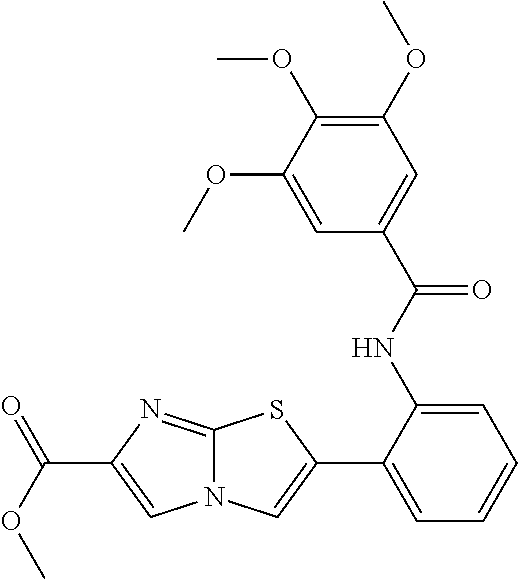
C12=NC(C(=O)OC)=CN1C=C(C1=CC=CC=C1NC(=O)C1=CC(OC)=C(OC)C(OC)=C1)S2
